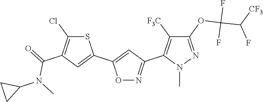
C1(OC(C(F)[CF3])(F)F)=NN(C)C(C2=NOC(C3=CC(C(N(C4CC4)C)=O)=C(Cl)S3)=C2)=C1[F3C]
